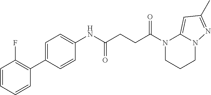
C1(NC(CCC(N2CCCN3C2=CC(C)=N3)=O)=O)=CC=C(C2=C(F)C=CC=C2)C=C1
